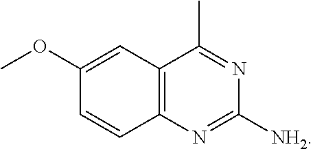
C12=C(N=C([NH2])N=C1C)C=CC(OC)=C2
